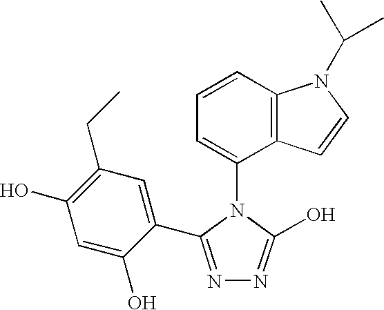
C1=CC2=C(C(N3C(O)=NN=C3C3=CC(CC)=C(O)C=C3O)=C1)C=CN2C(C)C
